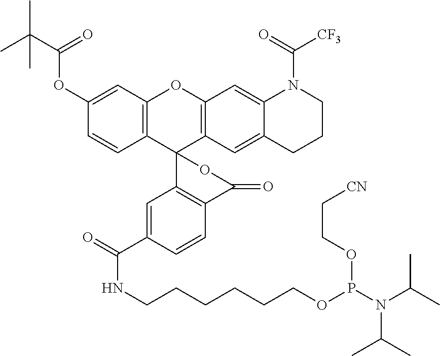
C12=C(C=C(OC(C(C)(C)C)=O)C=C1)OC1=C(C23C2=C(C=CC(C(=O)NCCCCCCOP(N(C(C)C)C(C)C)OCC[CN])=C2)C(=O)O3)C=C2C(=C1)N(C([CF3])=O)CCC2
